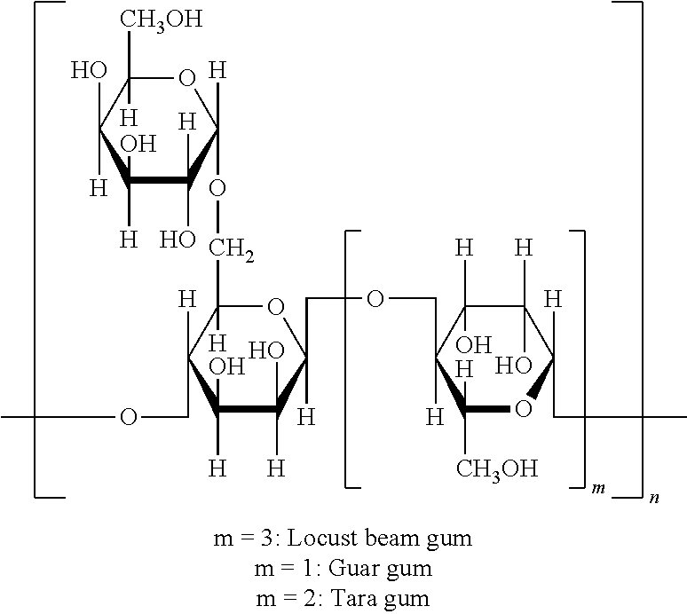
C1([H])(O)C(O)([H])C([H])(OCC2([H])C([H])(COC)C(O)([H])C(O)([H])C([H])(COCC3([H])C([CH3OH])([H])OC([H])(CC)C([H])(O)C3([H])O)O2)OC([CH3OH])([H])C1(O)[H]
